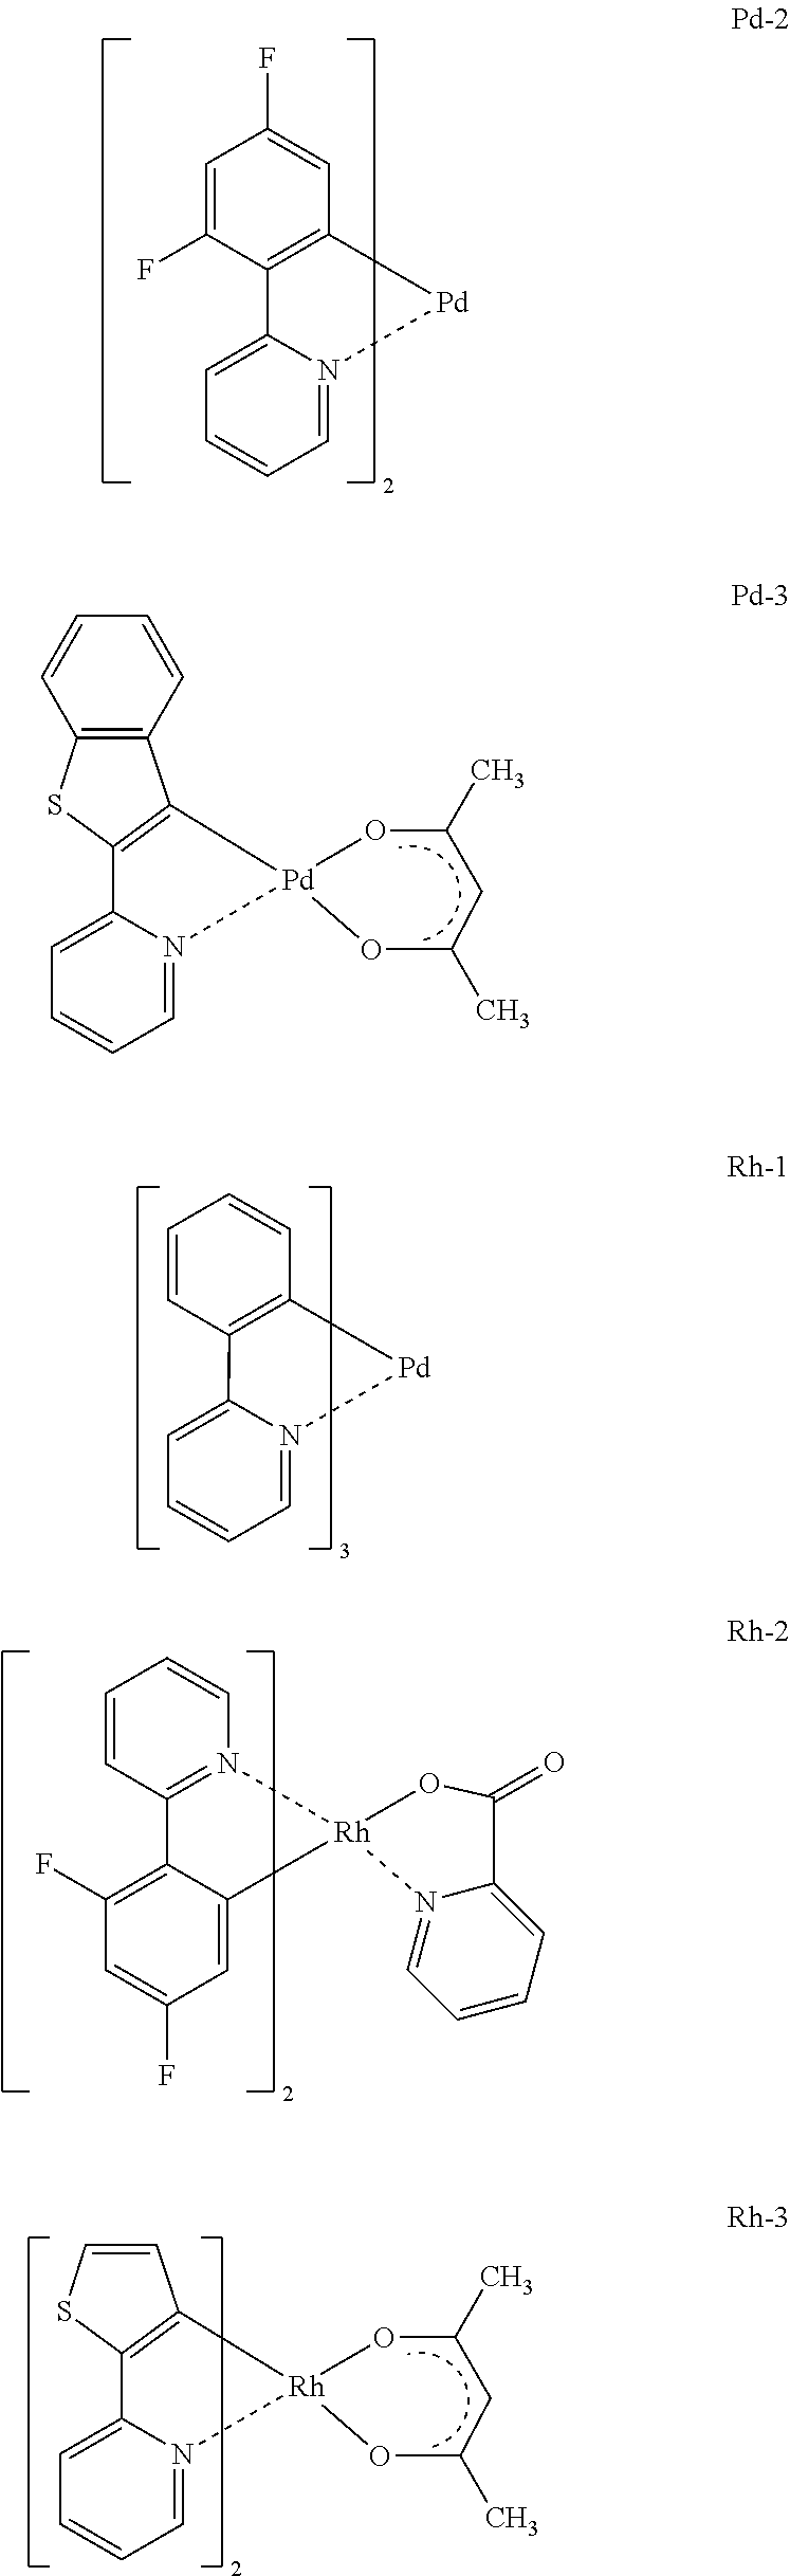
N12=CC=CC=C1C1=C(C3=C(S1)C=CC=C3)[Pd]21OC(C)CC(C)O1.N12=CC=CC=C1C1=C([Pd]2)C=C(F)C=C1F.N12=CC=CC=C1C1=C([Pd]2)C=CC=C1.C12=CC(F)=CC(F)=C1C1=N([Rh]23OC(=O)C2=CC=CC=N32)C=CC=C1.N12=CC=CC=C1C1=C(C=CS1)[Rh]21OC(C)CC(C)O1
